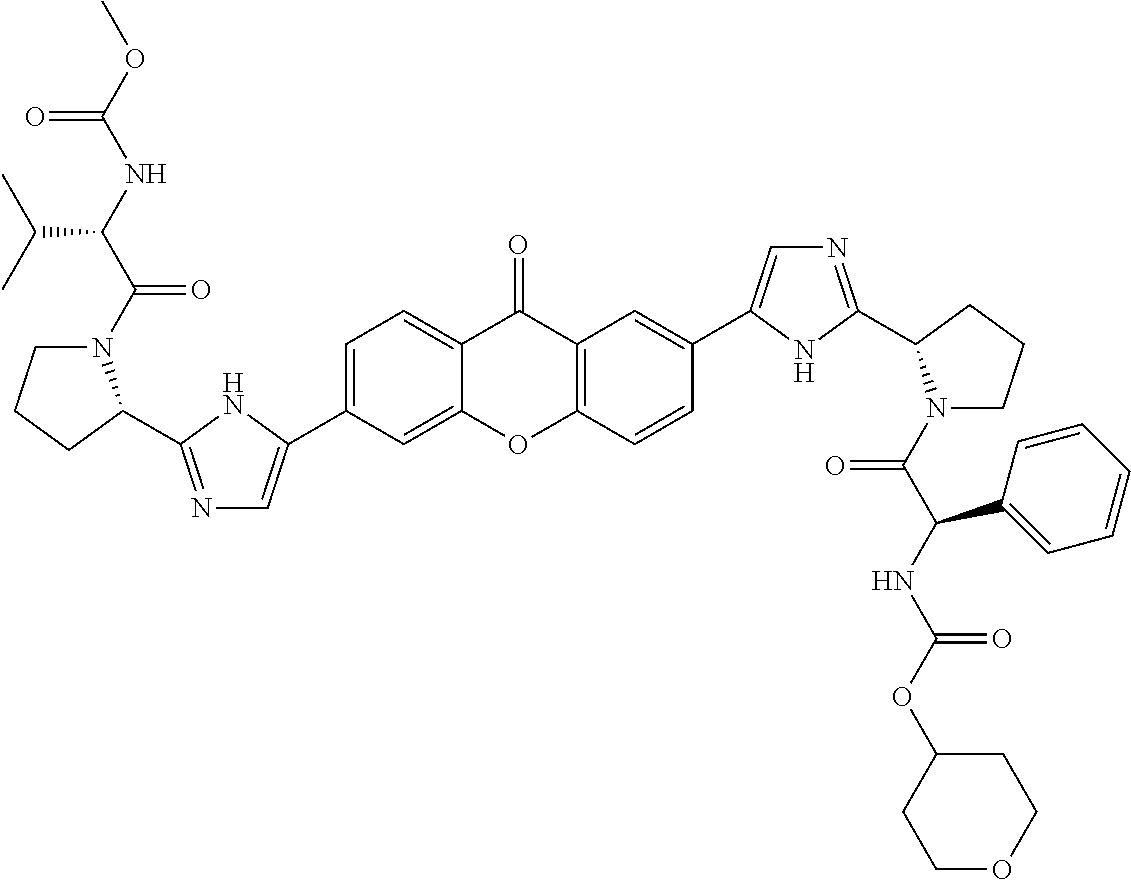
C1=C(C2=CN=C(C3N(C(C(NC(OC)=O)C(C)C)=O)CCC3)N2)C=C2C(=C1)C(=O)C1=C(O2)C=CC(C2=CN=C(C3N(C(C(NC(OC4CCOCC4)=O)C4=CC=CC=C4)=O)CCC3)N2)=C1
